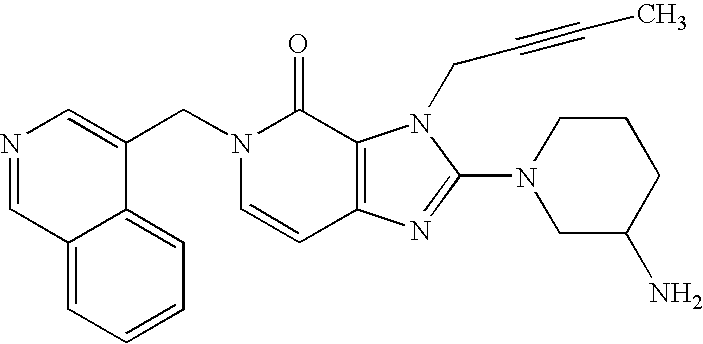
C12=CC=CC=C1C(CN1C=CC3=C(C1=O)N(CC#CC)C(N1CC(N)CCC1)=N3)=CN=C2
